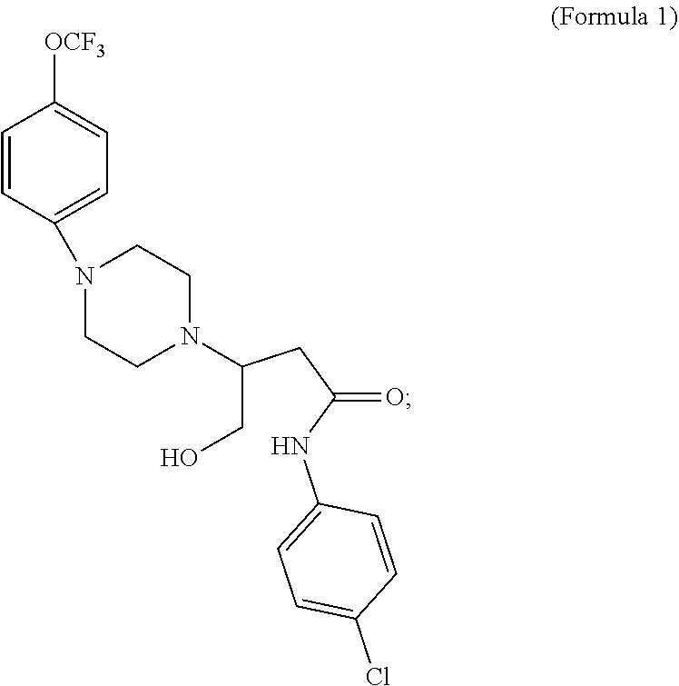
C1=CC(N2CCN(C(CO)CC(NC3=CC=C(Cl)C=C3)=O)CC2)=CC=C1[OCF3]
